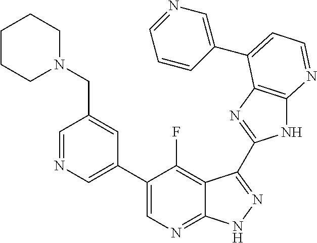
C1=NC=C(C2=CN=C3C(=C2F)C(C2=NC4=C(N2)N=CC=C4C2=CN=CC=C2)=NN3)C=C1CN1CCCCC1
